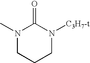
N1(C)CCCN([C3H7-t])C1=O
